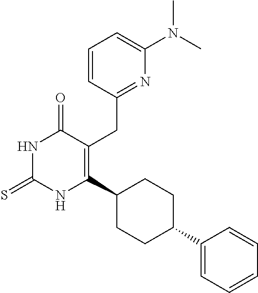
C1=CC(CC2=C(C3CCC(C4=CC=CC=C4)CC3)NC(=S)NC2=O)=NC(N(C)C)=C1
